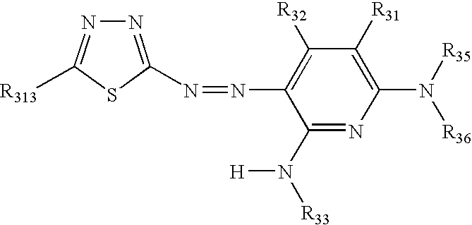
N1=C(N=NC2=C([R32])C([R31])=C(N([R35])[R36])N=C2N([R33])[H])SC([R313])=N1
